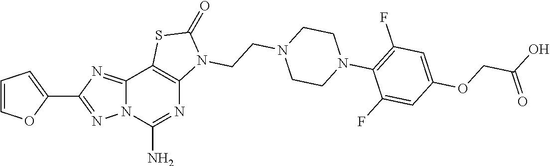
C12=NC(C3=CC=CO3)=NN1C(N)=NC1=C2SC(=O)N1CCN1CCN(C2=C(F)C=C(OCC(O)=O)C=C2F)CC1
